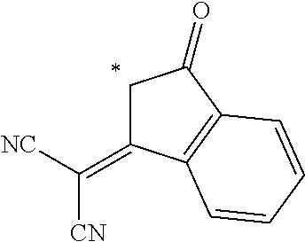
C1C(=C([CN])[NC])C2=C(C1=O)C=CC=C2
